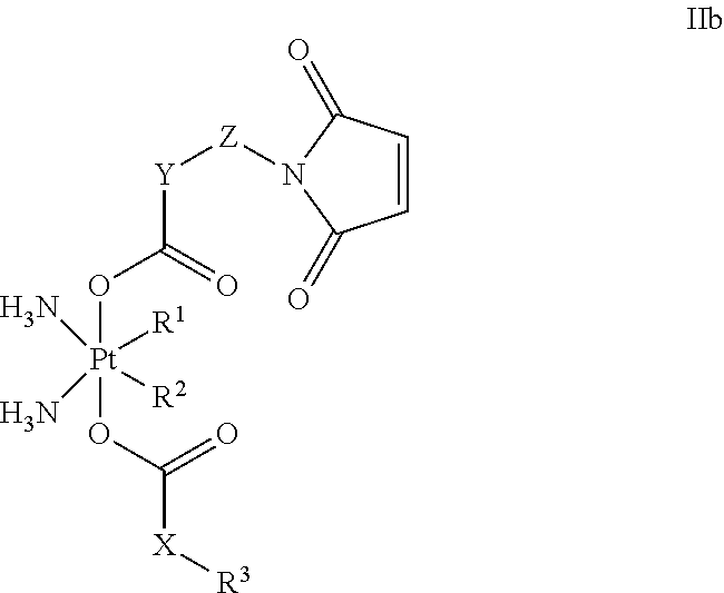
[Pt](OC([Y][Z]N1C(=O)C=CC1=O)=O)(OC([X][R3])=O)([R1])([R2])(N)N
